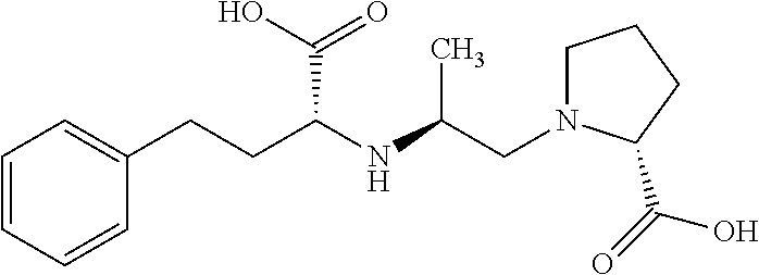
C1=CC=CC(CCC(NC(CN2CCCC2C(=O)O)C)C(O)=O)=C1
